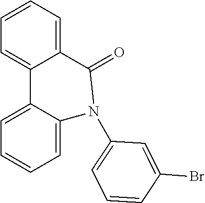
C12=CC=CC=C1C(=O)N(C1=CC=CC(Br)=C1)C1=CC=CC=C21
